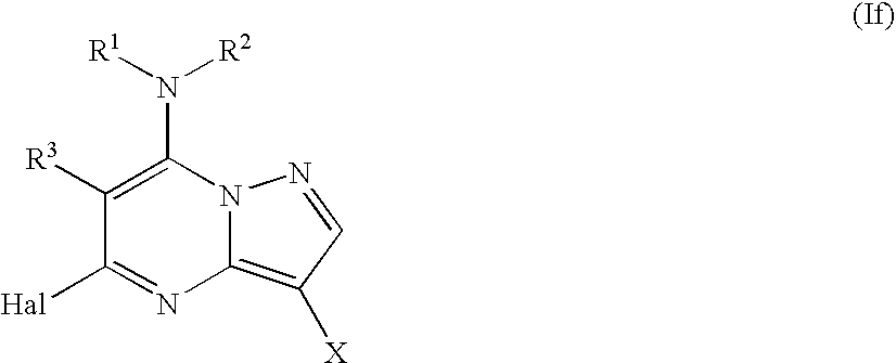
C1(N([R1])[R2])=C([R3])C([Hal])=NC2=C([X])C=NN12
